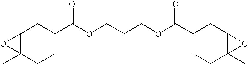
C12C(C)(CCC(C(OCCCOC(C3CCC4(C)C(C3)O4)=O)=O)C1)O2
